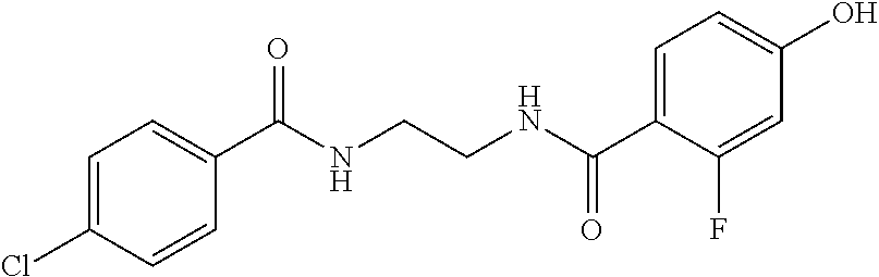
N(C(C1=CC=C(O)C=C1F)=O)CCNC(C1=CC=C(Cl)C=C1)=O
